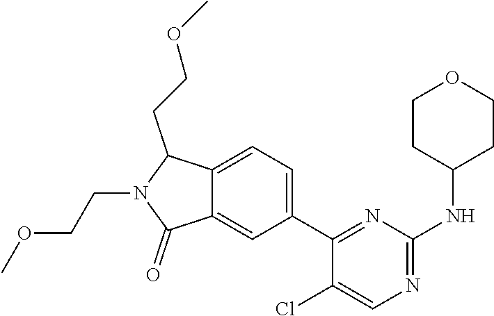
COCCC1C2=CC=C(C3=NC(NC4CCOCC4)=NC=C3Cl)C=C2C(=O)N1CCOC
